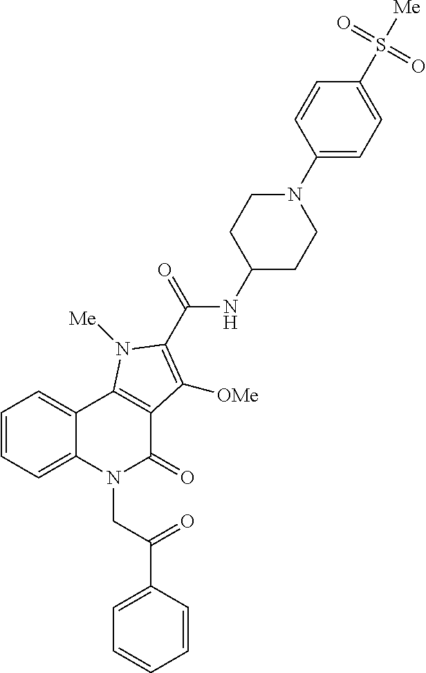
C1=CC=C2C(=C1)C1=C(C(=O)N2CC(C2=CC=CC=C2)=O)C([OMe])=C(C(=O)NC2CCN(C3=CC=C(S(=O)(=O)[Me])C=C3)CC2)N1[Me]
